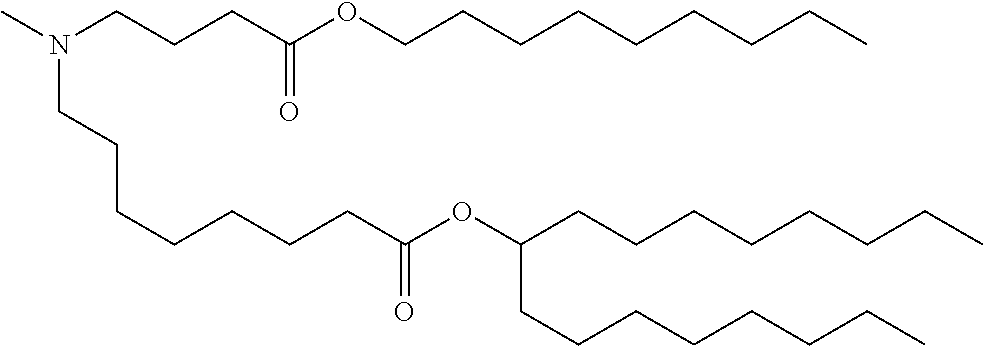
C(C(=O)OC(CCCCCCCC)CCCCCCCC)CCCCCCN(CCCC(=O)OCCCCCCCCC)C
